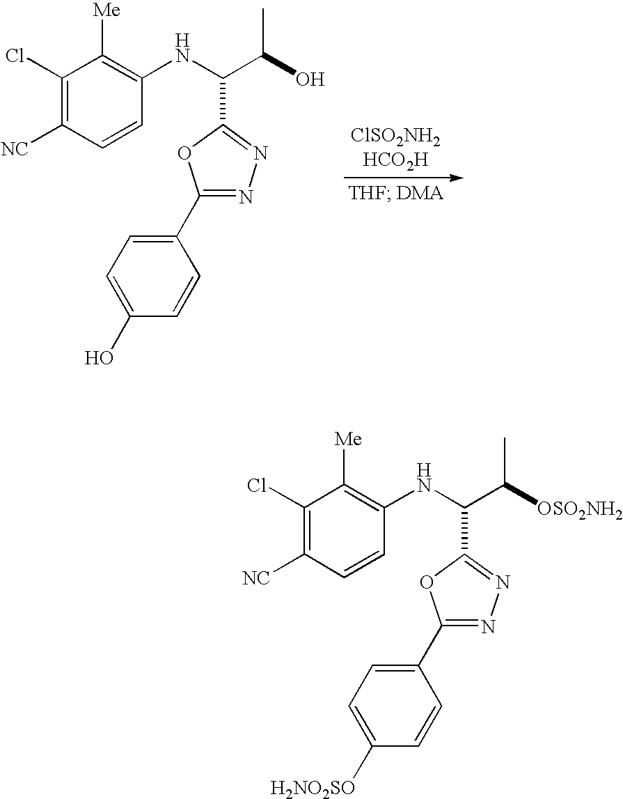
C1(Cl)=C([NC])C=CC(NC(C(C)O)C2=NN=C(C3=CC=C(O)C=C3)O2)=C1[Me].C1(Cl)=C([NC])C=CC(NC(C(C)[OSO2NH2])C2=NN=C(C3=CC=C([H2NO2SO])C=C3)O2)=C1[Me]
